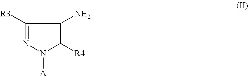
C1([R3])=NN([A])C([R4])=C1N
